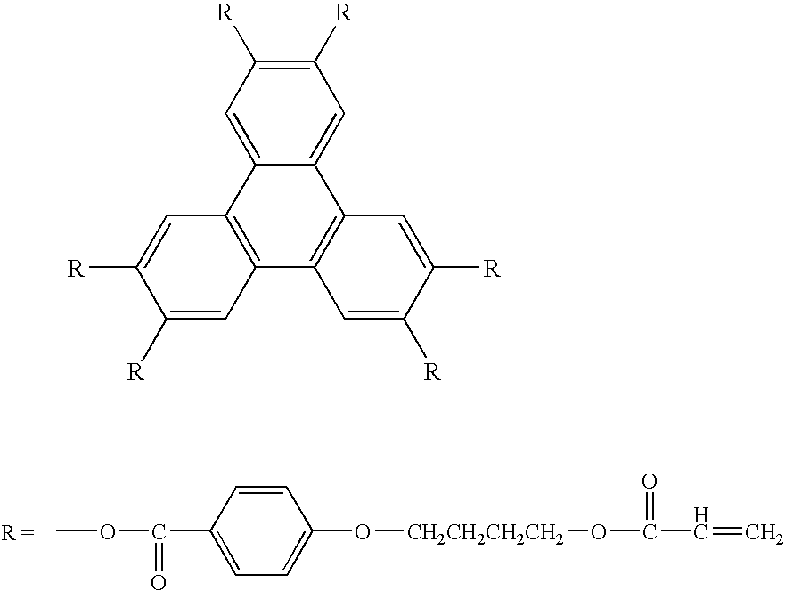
C1=CC(C(OC)=O)=CC=C1O[CH2CH2CH2CH2]OC(C=C)=O.C1([R])=C([R])C=C2C(=C1)C1=C(C3=C2C=C([R])C([R])=C3)C=C([R])C([R])=C1
